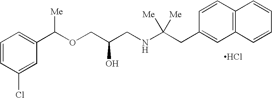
C1=CC(Cl)=CC(C(OCC(CNC(CC2=CC3=C(C=C2)C=CC=C3)([Me])[Me])O)[Me])=C1.Cl
